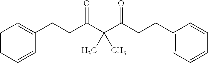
C1=CC=CC(CCC(C(C(CCC2=CC=CC=C2)=O)(C)C)=O)=C1
